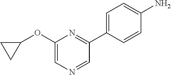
NC1=CC=C(C2=NC(OC3CC3)=CN=C2)C=C1
